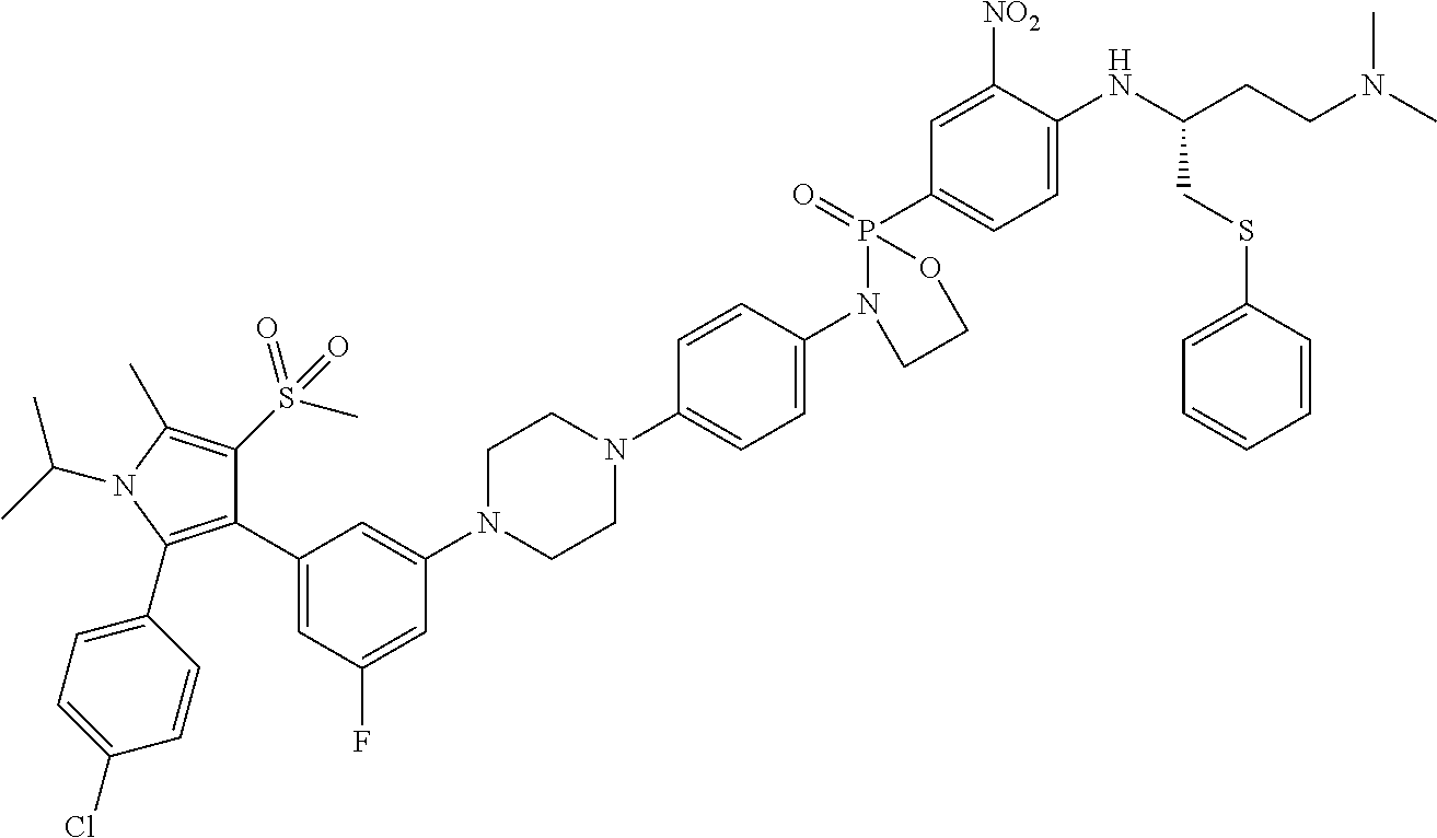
C1(C2=CC(F)=CC(N3CCN(C4=CC=C(N5P(C6=CC=C(NC(CCN(C)C)CSC7=CC=CC=C7)C([NO2])=C6)(=O)OCC5)C=C4)CC3)=C2)=C(C2=CC=C(Cl)C=C2)N(C(C)C)C(C)=C1S(C)(=O)=O
